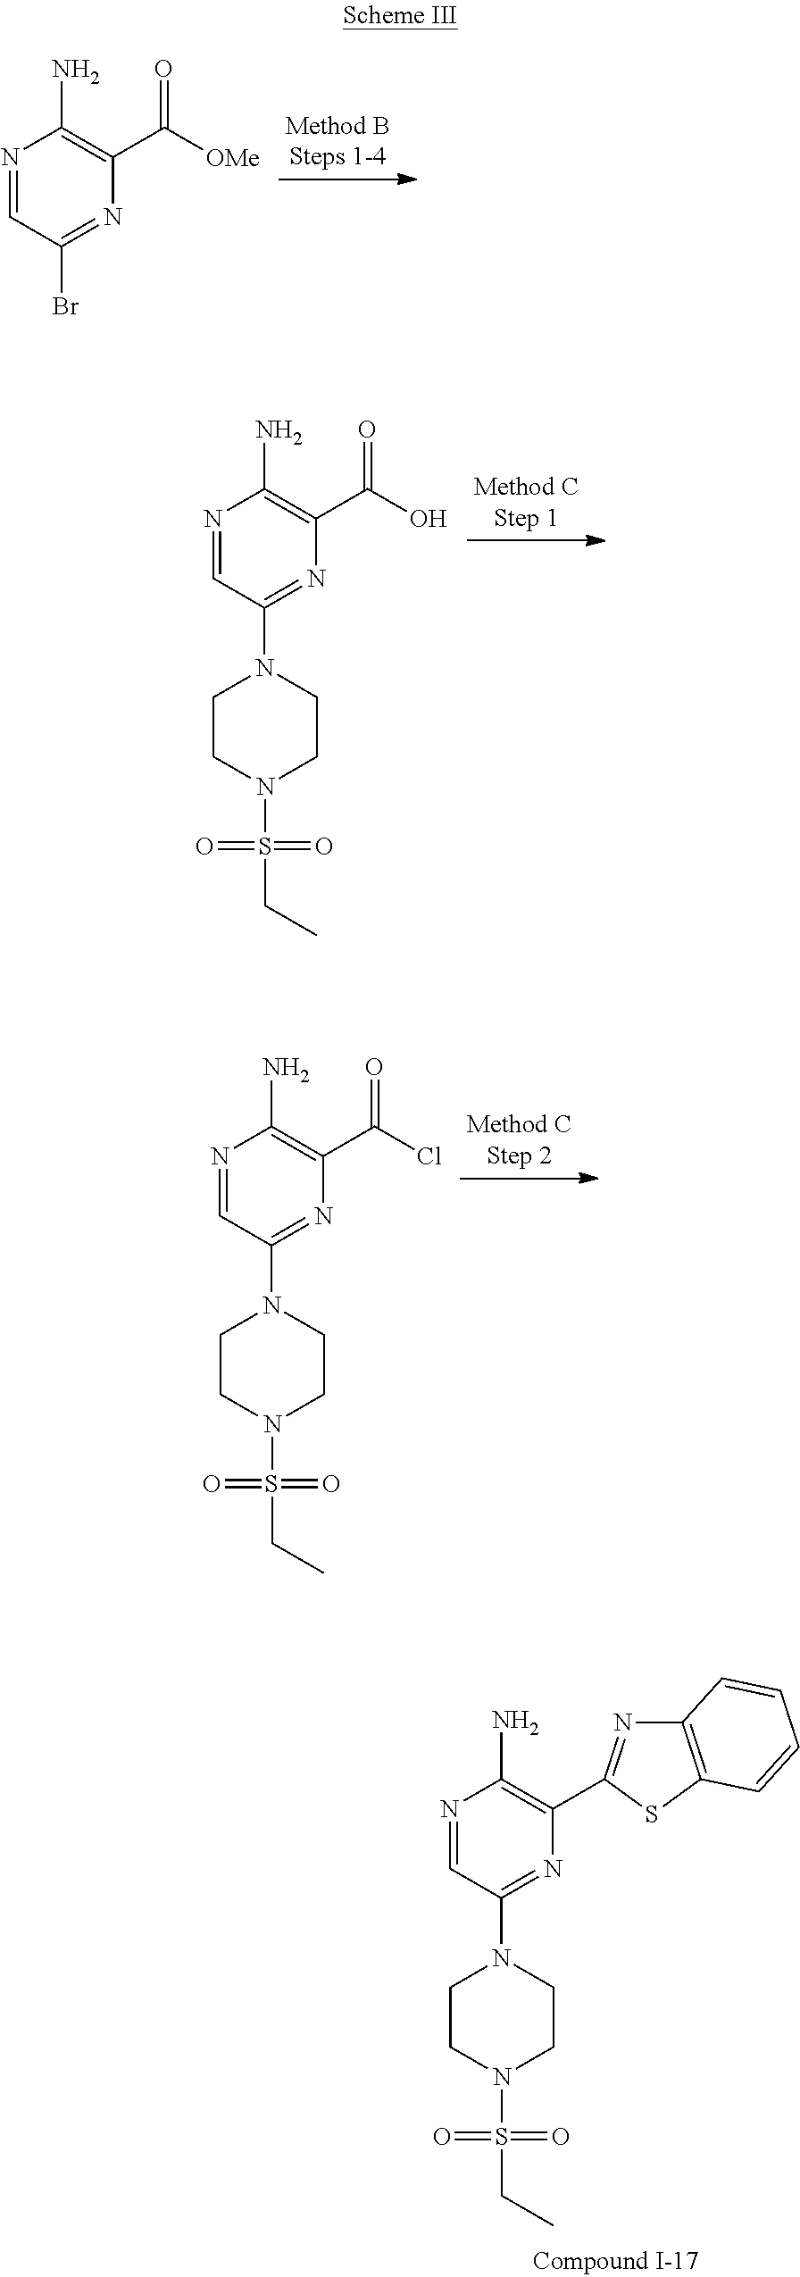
N1=CC(Br)=NC(C([OMe])=O)=C1N.N1=CC(N2CCN(S(CC)(=O)=O)CC2)=NC(C(O)=O)=C1N.N1=CC(N2CCN(S(CC)(=O)=O)CC2)=NC(C(Cl)=O)=C1N.N1=CC(N2CCN(S(CC)(=O)=O)CC2)=NC(C2=NC3=C(S2)C=CC=C3)=C1N
